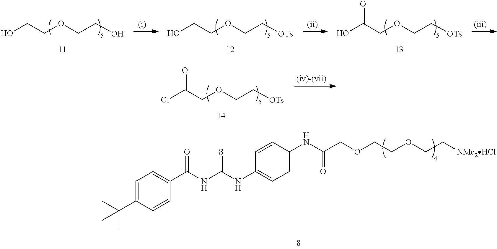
C1=C(C(C)(C)C)C=CC(C(NC(NC2=CC=C(NC(COCCOCC[NMe2HCl])=O)C=C2)=S)=O)=C1.OCCOCCO.OCCOCC[OTs].OC(COCC[OTs])=O.ClC(COCC[OTs])=O
